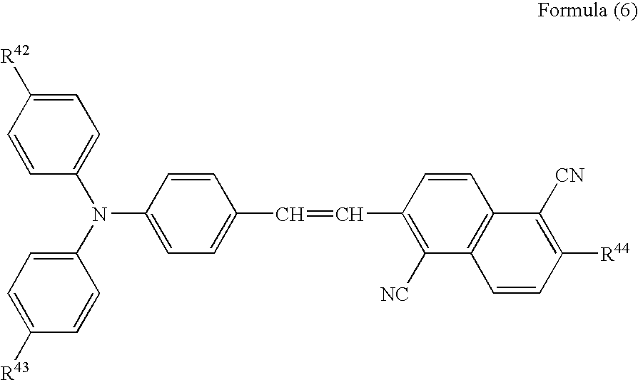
C1=CC(N(C2=CC=C([R43])C=C2)C2=CC=C(C=CC3=C([NC])C4=C(C=C3)C([CN])=C([R44])C=C4)C=C2)=CC=C1[R42]
